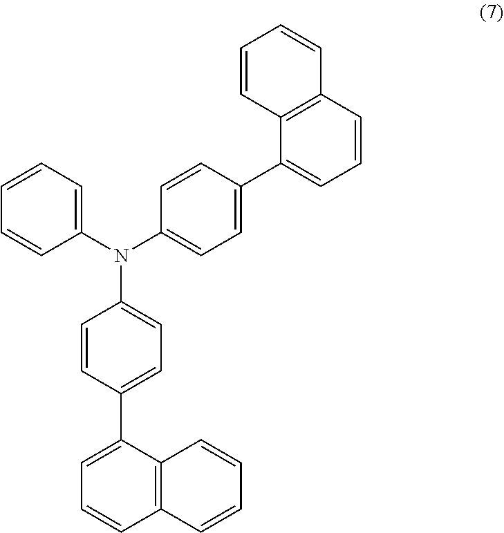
C1=CC=C(N(C2=CC=C(C3=CC=CC4=C3C=CC=C4)C=C2)C2=CC=C(C3=CC=CC4=C3C=CC=C4)C=C2)C=C1
